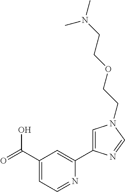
C1(C(=O)O)=CC=NC(C2=CN(CCOCCN(C)C)C=N2)=C1
